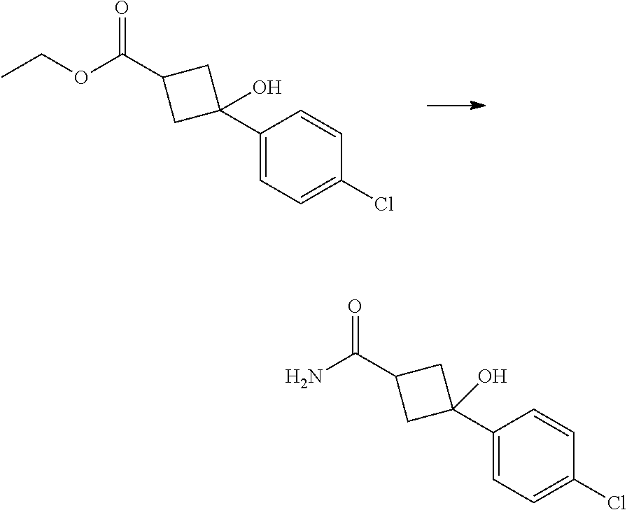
C1(C2(O)CC(C(OCC)=O)C2)=CC=C(Cl)C=C1.C1(C2(O)CC(C(N)=O)C2)=CC=C(Cl)C=C1
